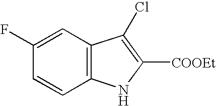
C1(F)=CC2=C(C=C1)NC([COOEt])=C2Cl
